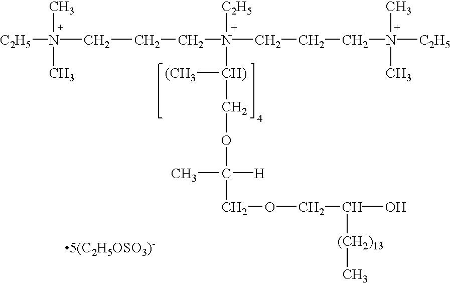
C(CC[N+](CCC[N+]([C2H5])(C)C)([C2H5])[CH)]([(CH3])COC([H])(C)COCC(O)[(CH2)13]C)[N+]([C2H5])(C)C.[5(C2H5OSO3)-]
